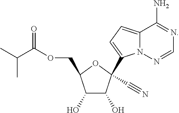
C1(O)C(O)C(C2=CC=C3N2N=CN=C3N)(C#N)OC1COC(C(C)C)=O
